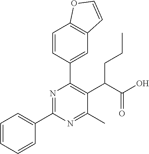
C1=CC=CC(C2=NC(C3=CC4=C(C=C3)OC=C4)=C(C(C(O)=O)CCC)C(C)=N2)=C1
